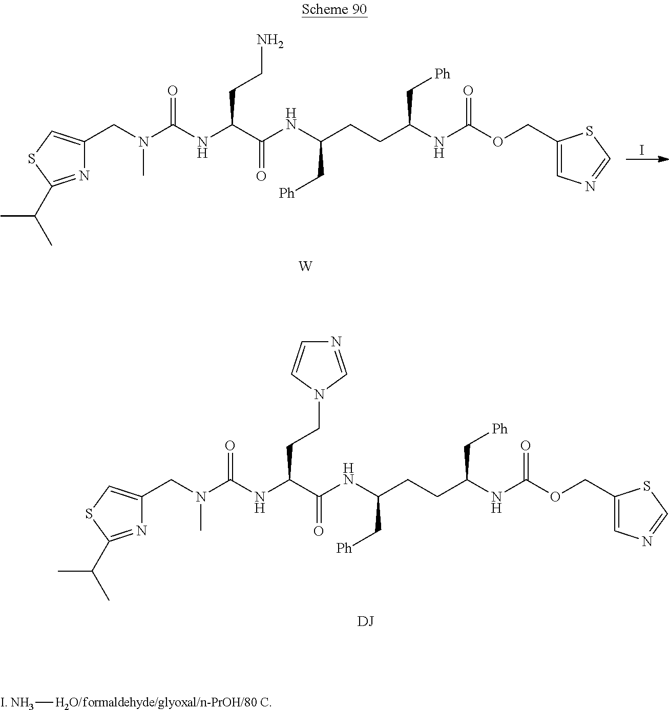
[DJ].N1=C(C(C)C)SC=C1CN(C(NC(C(NC(CCC(NC(OCC1=CN=CS1)=O)C[Ph])C[Ph])=O)CCN1C=NC=C1)=O)C.N1=C(C(C)C)SC=C1CN(C(NC(C(NC(CCC(NC(OCC1=CN=CS1)=O)C[Ph])C[Ph])=O)CCN)=O)C.[W].I.[I. NH3][H2O/formaldehyde/glyoxal/n-PrOH/80 C]
